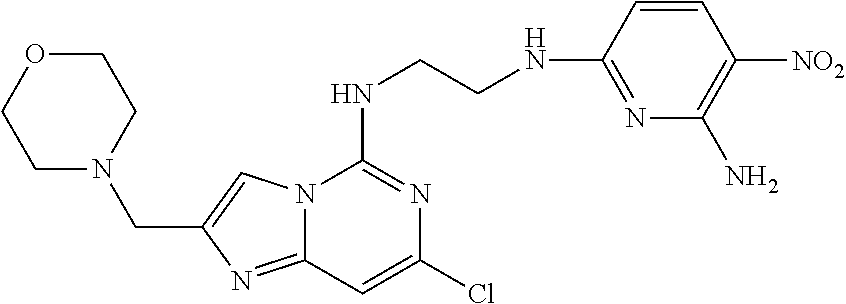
N12C(=NC(CN3CCOCC3)=C1)C=C(Cl)N=C2NCCNC1=NC(N)=C([NO2])C=C1
